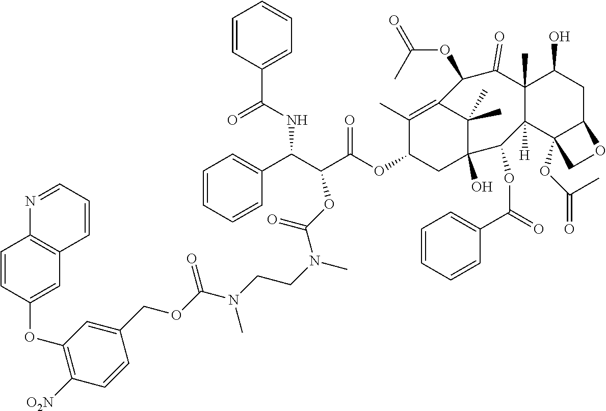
C1=CC(C(NC(C(OC(N(CCN(C(OCC2=CC(OC3=CC4=C(C=C3)N=CC=C4)=C([O2N])C=C2)=O)C)C)=O)C(OC2CC3(O)C(C)(C)C(=C2C)C(OC(=O)C)C(=O)C2(C)C([H])(C3OC(=O)C3=CC=CC=C3)C3(OC(=O)C)C(CC2O)OC3)=O)C2=CC=CC=C2)=O)=CC=C1
